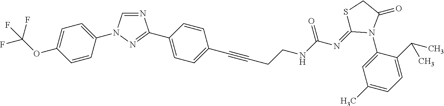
N1=CN(C2=CC=C(OC(F)(F)F)C=C2)N=C1C1=CC=C(C#CCCNC(N=C2SCC(=O)N2C2=CC(C)=CC=C2C(C)C)=O)C=C1
